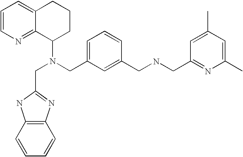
C1=CN=C2C(=C1)CCCC2N(CC1=NC2=C(N1)C=CC=C2)CC1=CC=CC(CNCC2=NC(C)=CC(C)=C2)=C1
